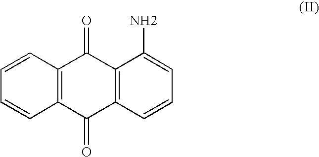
C12=C(C=CC=C1N)C(=O)C1=C(C2=O)C=CC=C1
